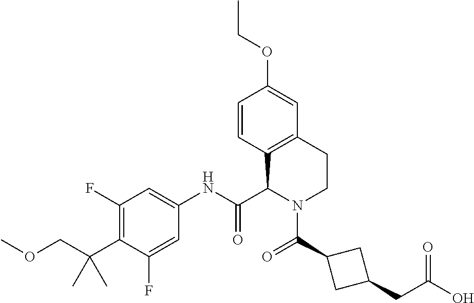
C1(F)=C(C(COC)(C)C)C(F)=CC(NC(C2N(C(C3CC(CC(O)=O)C3)=O)CCC3=C2C=CC(OCC)=C3)=O)=C1
